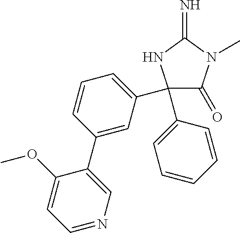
C1(=O)C(C2=CC=CC(C3=CN=CC=C3OC)=C2)(C2=CC=CC=C2)NC(=N)N1C
